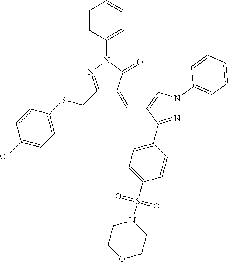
C1(CSC2=CC=C(Cl)C=C2)=NN(C2=CC=CC=C2)C(=O)C1=CC1=CN(C2=CC=CC=C2)N=C1C1=CC=C(S(N2CCOCC2)(=O)=O)C=C1
